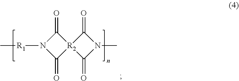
C1(=O)N([R1]C)C(=O)[R2]12C(=O)N(C)C2=O
